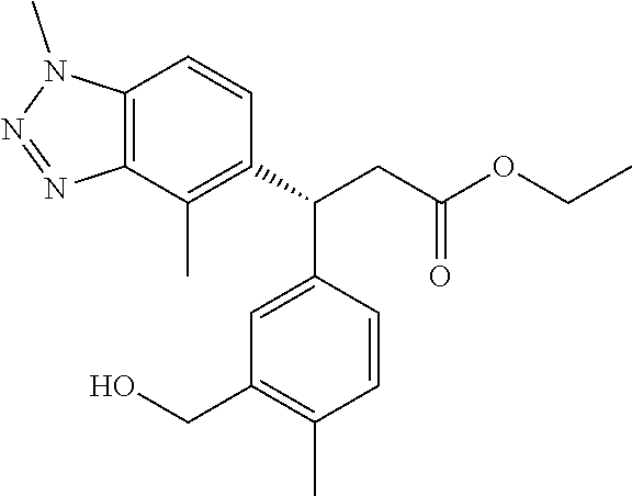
C12=C(N(C)N=N1)C=CC(C(CC(OCC)=O)C1=CC(CO)=C(C)C=C1)=C2C
